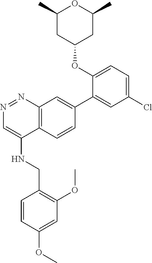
N1=NC2=C(C(NCC3=C(OC)C=C(OC)C=C3)=C1)C=CC(C1=CC(Cl)=CC=C1OC1CC(C)OC(C)C1)=C2
